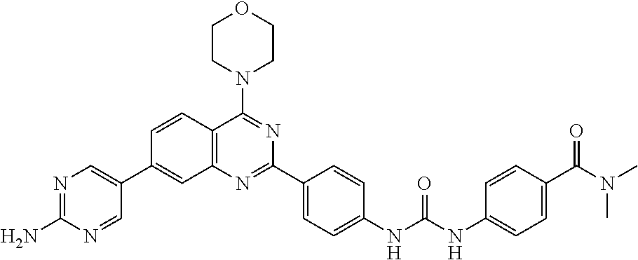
C1=CC2=C(C=C1C1=CN=C(N)N=C1)N=C(C1=CC=C(NC(NC3=CC=C(C(N(C)C)=O)C=C3)=O)C=C1)N=C2N1CCOCC1
